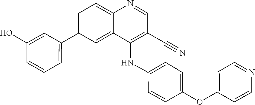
C1(O)=CC(C2=CC=C3C(=C2)C(NC2=CC=C(OC4=CC=NC=C4)C=C2)=C(C#N)C=N3)=CC=C1
